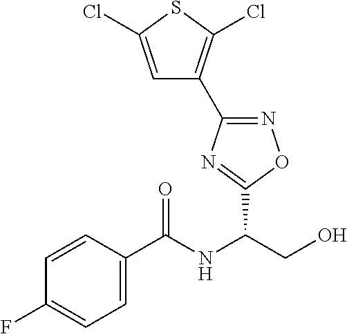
C1=CC(C(NC(CO)C2=NC(C3=C(Cl)SC(Cl)=C3)=NO2)=O)=CC=C1F
